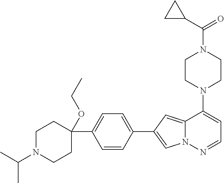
N1(C2=CC=NN3C2=CC(C2=CC=C(C4(OCC)CCN(C(C)C)CC4)C=C2)=C3)CCN(C(=O)C2CC2)CC1
